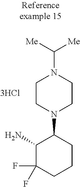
C1(N)C(F)(F)CCCC1N1CCN(C([Me])[Me])CC1
